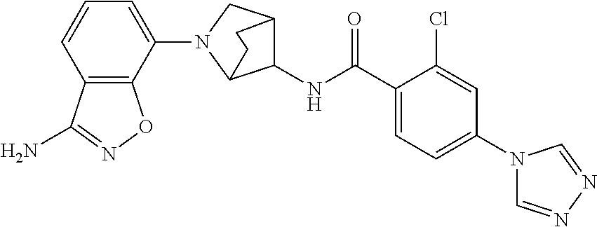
C1(NC(C2=CC=C(N3C=NN=C3)C=C2Cl)=O)C2CN(C3=CC=CC4=C3ON=C4N)C1CC2
